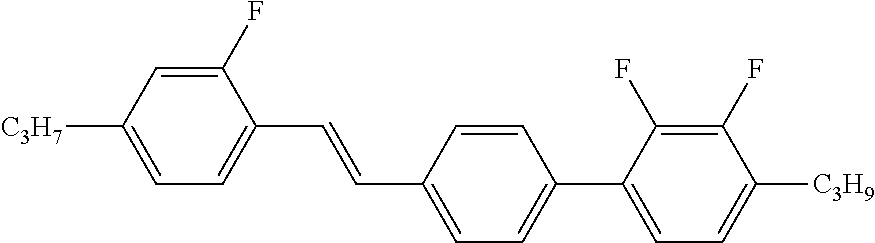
C1(F)=CC([C3H7])=CC=C1C=CC1=CC=C(C2=CC=C([C3H9])C(F)=C2F)C=C1
